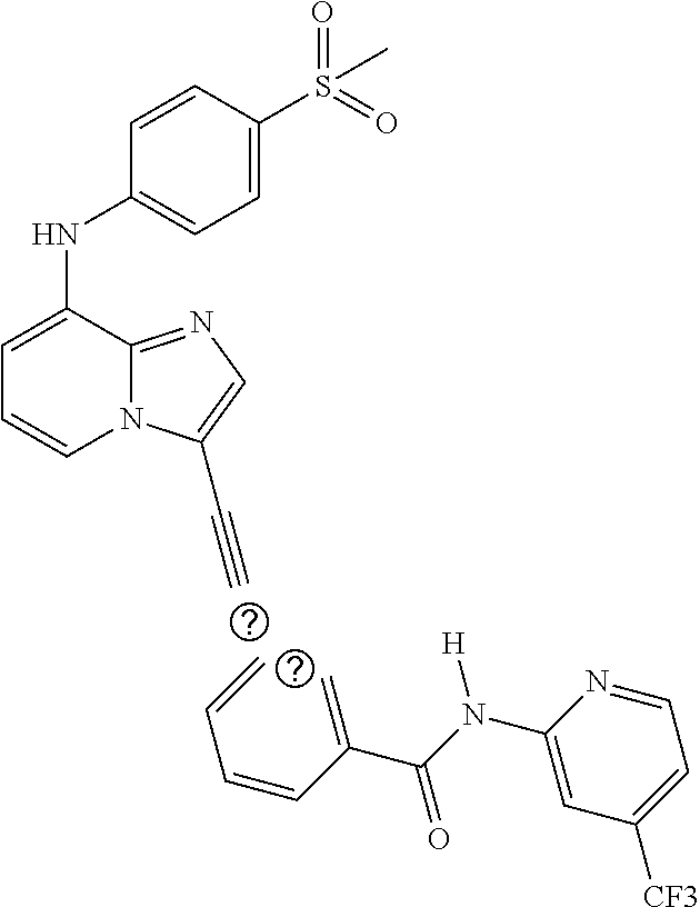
C1=C(NC2=CC=C(S(=O)(=O)C)C=C2)C2=NC=C(C#C)N2C=C1.C(C(N(C1=CC([CF3])=CC=N1)[H])=O)(=C)C=CC=C
